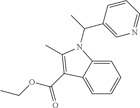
C(OCC)(=O)C1=C(C)N(C(C)C2=CN=CC=C2)C2=CC=CC=C21
